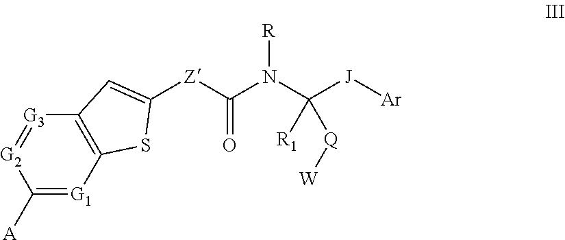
[G3]1=[G2]C([A])=[G1]C2=C1C=C([Z]C(N(C([J][Ar])([Q][W])[R1])[R])=O)S2
